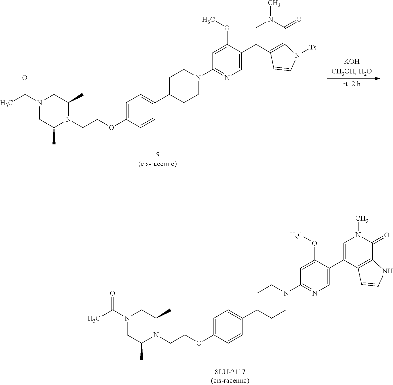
C1=C(OCCN2C(C)CN(C(C)=O)CC2C)C=CC(C2CCN(C3=NC=C(C4=CN(C)C(=O)C5=C4C=CN5[Ts])C(OC)=C3)CC2)=C1.C1=C(OCCN2C(C)CN(C(C)=O)CC2C)C=CC(C2CCN(C3=NC=C(C4=CN(C)C(=O)C5=C4C=CN5)C(OC)=C3)CC2)=C1
